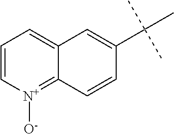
C1=C[N+]([O-])=C2C(=C1)C=C(C(C)(C)C)C=C2
